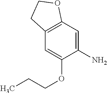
C12=C(C=C(N)C(OCCC)=C1)OCC2
